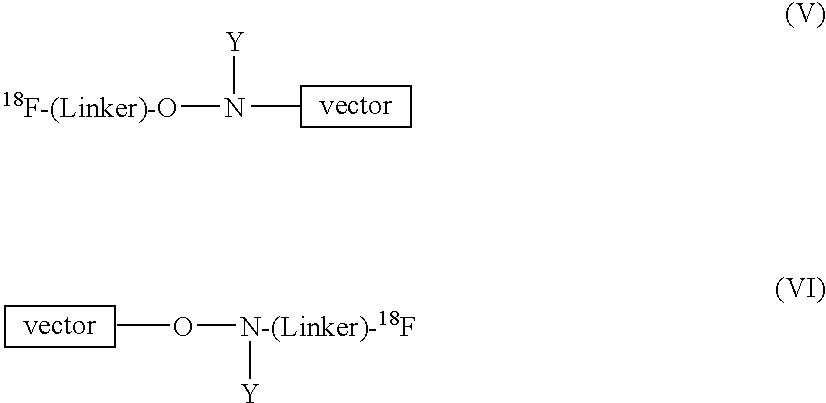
[18F-(Linker)-O]N(C)[Y].CO[N-(Linker)-18F][Y]
